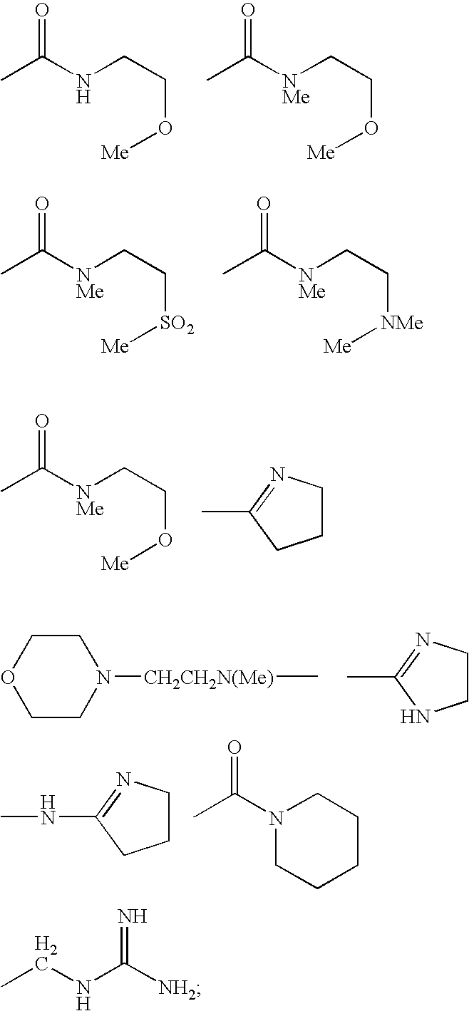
C(C)(NCCO[Me])=O.C(C)([NMe]CCO[Me])=O.C(C)([NMe]CC[SO2][Me])=O.C(C)([NMe]CC[NMe][Me])=O.C1CN=C(C)C1.C(C)([NMe]CCO[Me])=O.O1CCN([CH2CH2N(Me)]C)CC1.C1CN=C(C)N1.C1CN=C(NC)C1.C1N(C(C)=O)CCCC1.CCNC([NH2])=N
